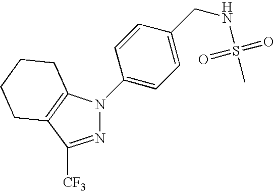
N1=C([CF3])C2=C(N1C1=CC=C(CNS(=O)(=O)C)C=C1)CCCC2
